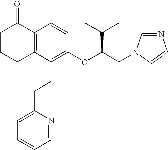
C12=C(C(CCC3=CC=CC=N3)=C(OC(CN3C=NC=C3)C(C)C)C=C1)CCCC2=O
